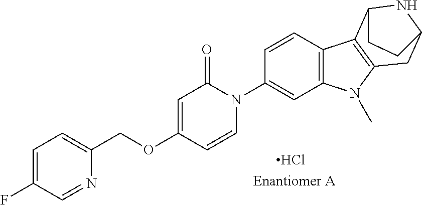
Cl.O(C1=CC(=O)N(C2=CC3=C(C=C2)C2=C(N3C)CC3NC2CC3)C=C1)CC1=CC=C(F)C=N1
